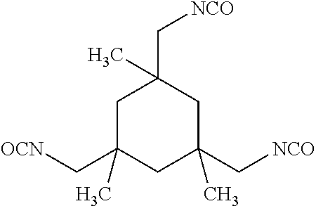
C1C(C[OCN])(C)CC(C[NCO])(C)CC1(C[NCO])C
